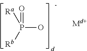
[Ra]P([Rb])(O)=O
